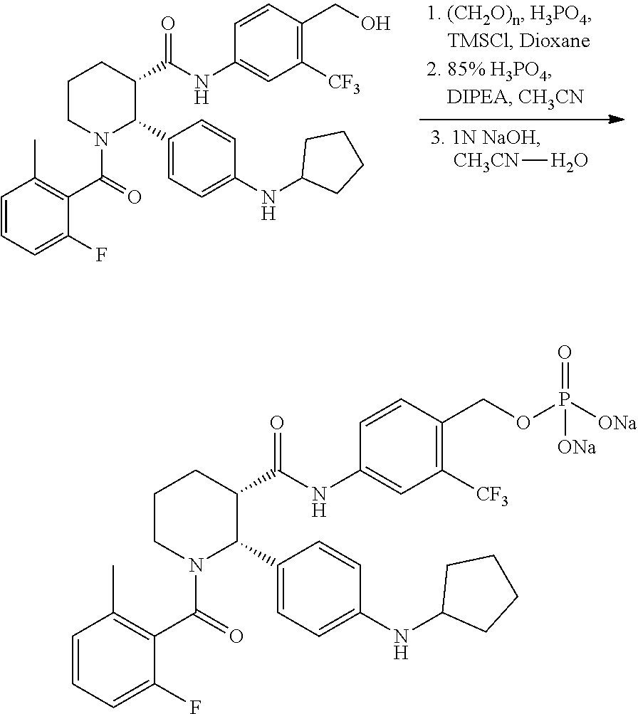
C1CN(C(=O)C2=C(C)C=CC=C2F)C(C2=CC=C(NC3CCCC3)C=C2)C(C(NC2=CC([CF3])=C(CO)C=C2)=O)C1.[CH3CN]O.C1CN(C(=O)C2=C(C)C=CC=C2F)C(C2=CC=C(NC3CCCC3)C=C2)C(C(NC2=CC([CF3])=C(COP([ONa])(=O)[ONa])C=C2)=O)C1
